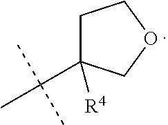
C1C(C(C)(C)C)([R4])COC1
